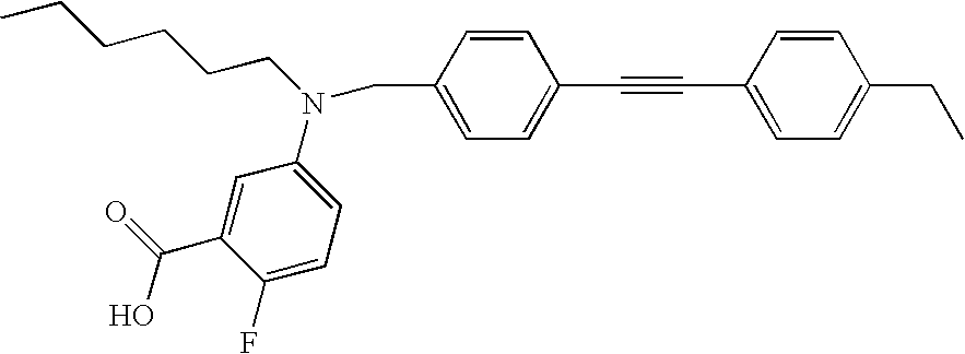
CCCCCCN(CC1=CC=C(C#CC2=CC=C(CC)C=C2)C=C1)C1=CC=C(F)C(C(O)=O)=C1
